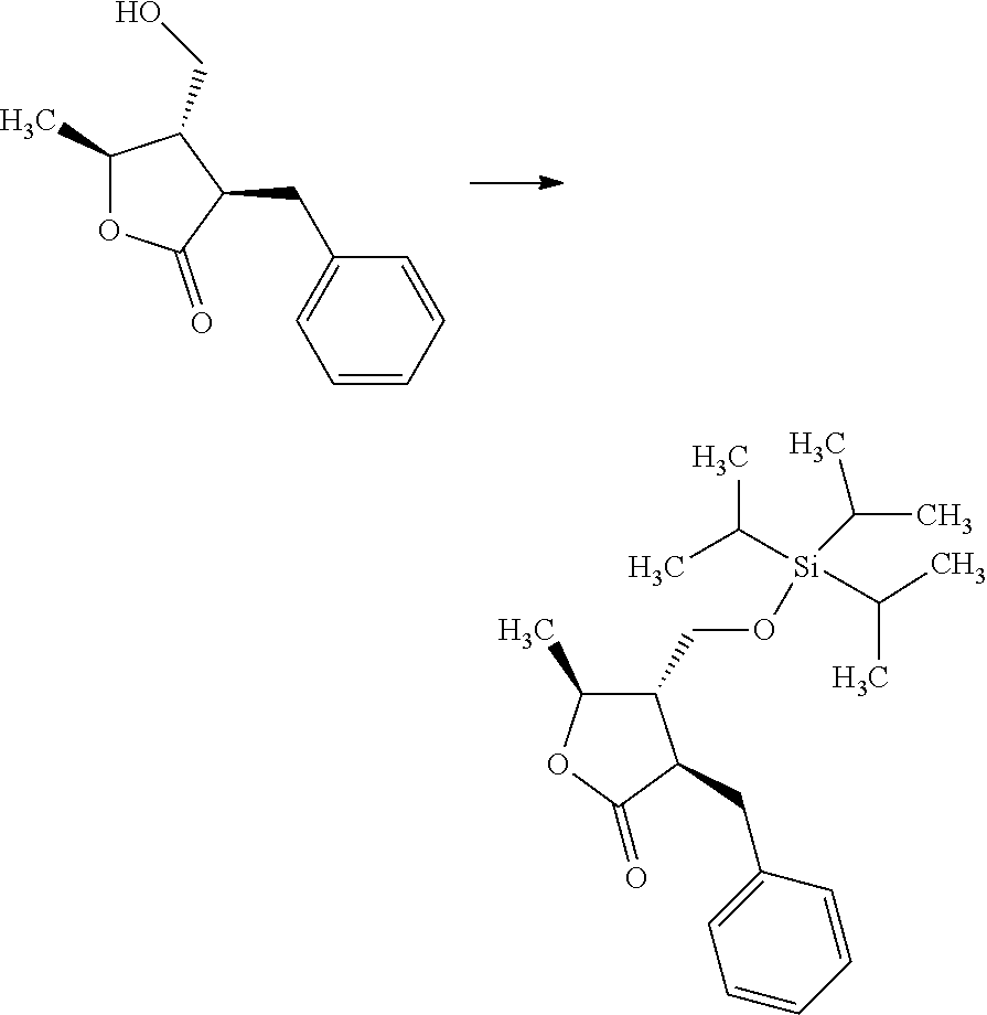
C1(C)OC(=O)C(CC2=CC=CC=C2)C1CO.C1(CO[Si](C(C)C)(C(C)C)C(C)C)C(C)OC(=O)C1CC1=CC=CC=C1
